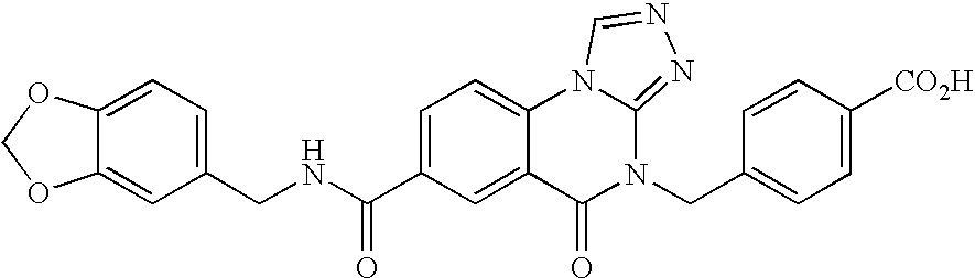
C12=CC=C(CNC(=O)C3=CC=C4C(=C3)C(=O)N(CC3=CC=C([CO2H])C=C3)C3=NN=CN43)C=C1OCO2
